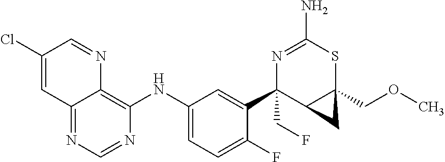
C12=NC=NC(NC3=CC=C(F)C(C4(CF)C5C(COC)(SC(N)=N4)C5)=C3)=C1N=CC(Cl)=C2
